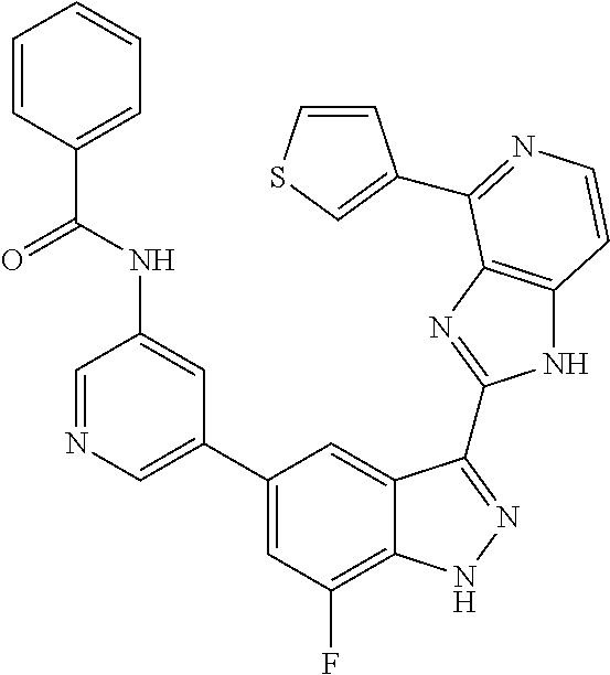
C1=C(C2=CC(F)=C3C(=C2)C(C2=NC4=C(N2)C=CN=C4C2=CSC=C2)=NN3)C=C(NC(=O)C2=CC=CC=C2)C=N1
